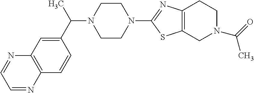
C1CN(C2=NC3=C(S2)CN(C(=O)C)CC3)CCN1C(C1=CC2=C(C=C1)N=CC=N2)C
